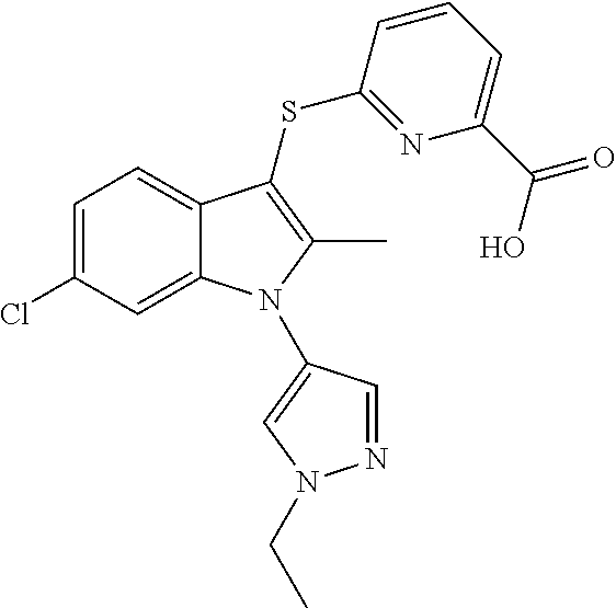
C1=C(Cl)C=C2C(=C1)C(SC1=NC(C(O)=O)=CC=C1)=C(C)N2C1=CN(CC)N=C1
